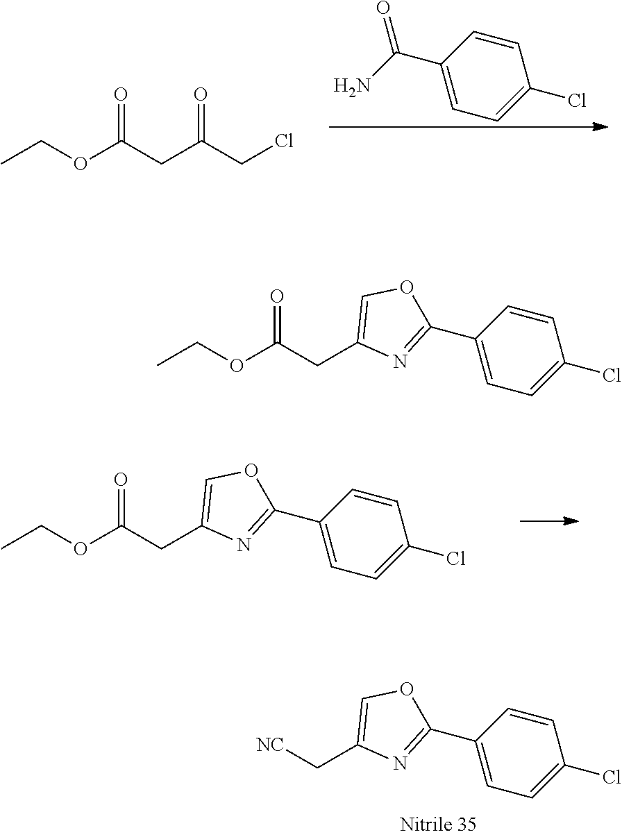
C1=CC(C(N)=O)=CC=C1Cl.CCOC(CC(CCl)=O)=O.CCOC(CC1=COC(C2=CC=C(Cl)C=C2)=N1)=O.[NC]CC1=COC(C2=CC=C(Cl)C=C2)=N1.CCOC(CC1=COC(C2=CC=C(Cl)C=C2)=N1)=O
